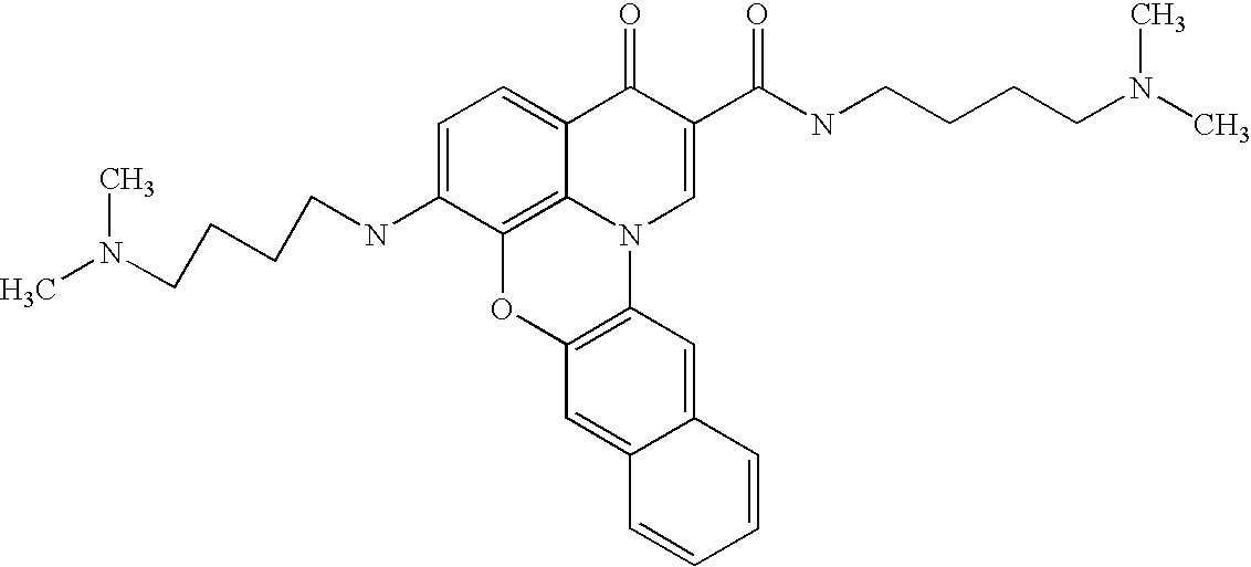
C1=C(NCCCCN(C)C)C2=C3C(=C1)C(=O)C(C(=O)NCCCCN(C)C)=CN3C1=C(O2)C=C2C(=C1)C=CC=C2
